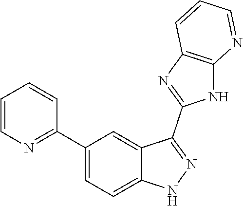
C1(C2=CC=C3C(=C2)C(C2=NC4=C(N2)N=CC=C4)=NN3)=NC=CC=C1
